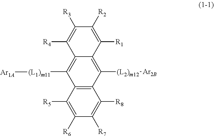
C1([R5])=C([R6])C([R7])=C([R8])C2=C1C([(L1)m11][Ar1A])=C1C(=C2[(L2)m12][Ar2B])C([R1])=C([R2])C([R3])=C1[R4]
